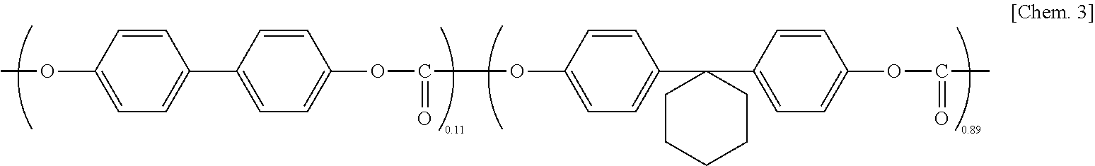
COC1=CC=C(C2=CC=C(OC(OC3=CC=C(C4(C5=CC=C(OC(C)=O)C=C5)CCCCC4)C=C3)=O)C=C2)C=C1
